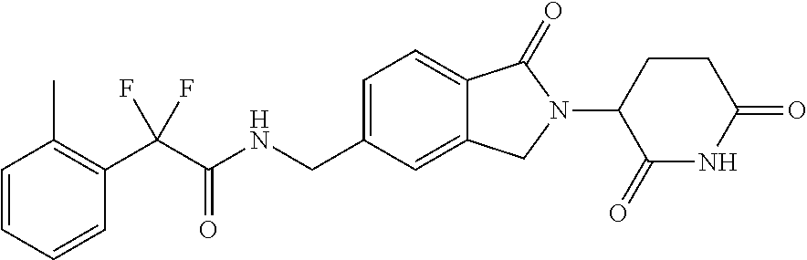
C1=C(CNC(C(C2=C(C)C=CC=C2)(F)F)=O)C=C2C(=C1)C(=O)N(C1C(=O)NC(=O)CC1)C2
